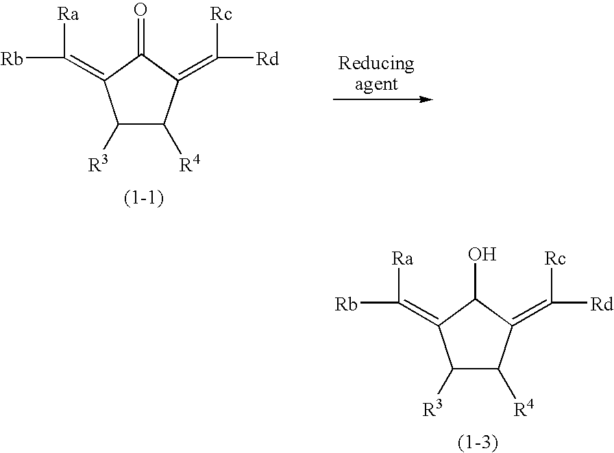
C1([R3])C([R4])C(=C([Rd])[Rc])C(O)C1=C([Rb])[Ra].C1([R3])C([R4])C(=C([Rd])[Rc])C(=O)C1=C([Rb])[Ra]
